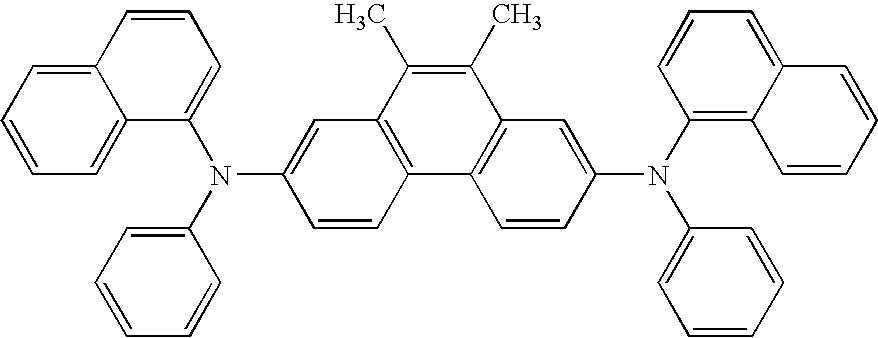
C1=CC=C2C(=C1)C(N(C1=CC=CC=C1)C1=CC3=C(C=C1)C1=C(C(C)=C3C)C=C(N(C3=C4C(=CC=C3)C=CC=C4)C3=CC=CC=C3)C=C1)=CC=C2
